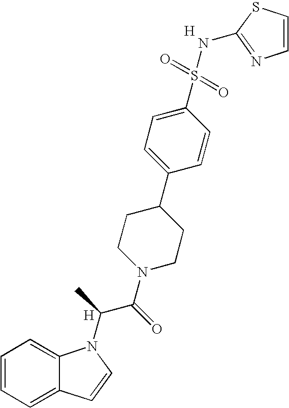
C1=CC=C2C(=C1)N(C(C(N1CCC(C3=CC=C(S(=O)(=O)NC4=NC=CS4)C=C3)CC1)=O)C)C=C2.[H].[H]
